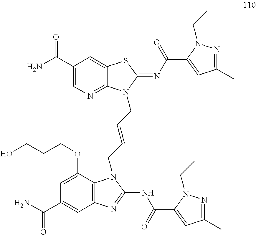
C1(C(N)=O)=CN=C2C(=C1)SC(=NC(C1=CC(C)=NN1CC)=O)N2CC=CCN1C2=C(N=C1NC(=O)C1=CC(C)=NN1CC)C=C(C(N)=O)C=C2OCCCO
